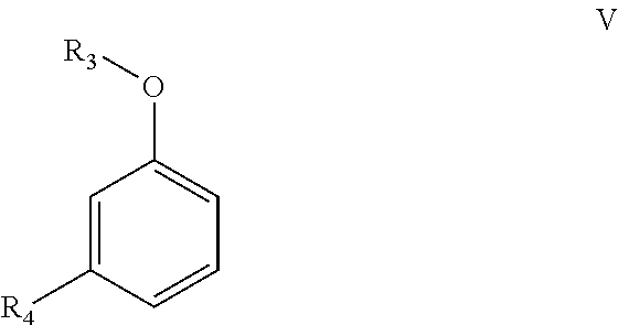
C1=C([R4])C=CC=C1O[R3]
